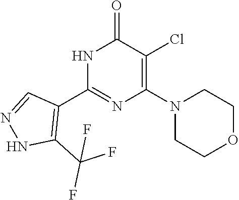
N1C(C2=C(C(F)(F)F)NN=C2)=NC(N2CCOCC2)=C(Cl)C1=O
